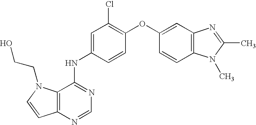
C12=C(N=CN=C1NC1=CC(Cl)=C(OC3=CC4=C(C=C3)N(C)C(C)=N4)C=C1)C=CN2CCO
